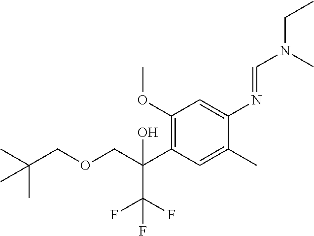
C1(OC)=C(C(COCC(C)(C)C)(O)C(F)(F)F)C=C(C)C(N=CN(CC)C)=C1
